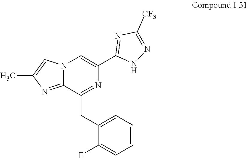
C1(CC2=NC(C3=NC([CF3])=NN3)=CN3C2=NC(C)=C3)=CC=CC=C1F
